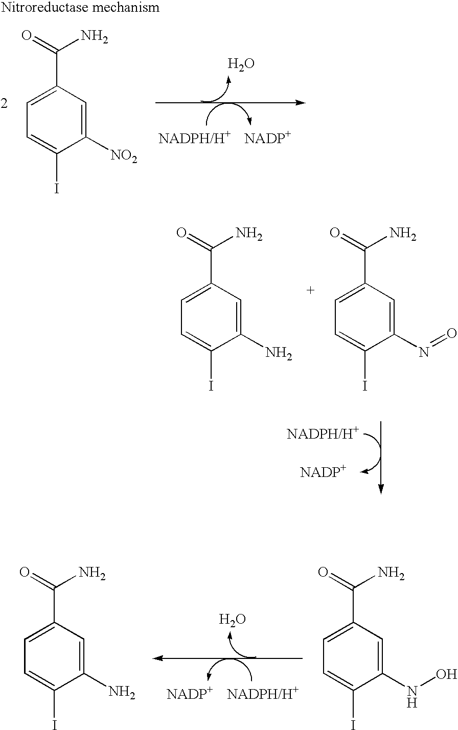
C1=C(C(=O)N)C=C(N)C(I)=C1.C1=C(C(=O)N)C=C(NO)C(I)=C1.O.C1=C(C(=O)N)C=C(N)C(I)=C1.C1=C(C(=O)N)C=C(N=O)C(I)=C1.O.C1=C(C(=O)N)C=C([NO2])C(I)=C1
